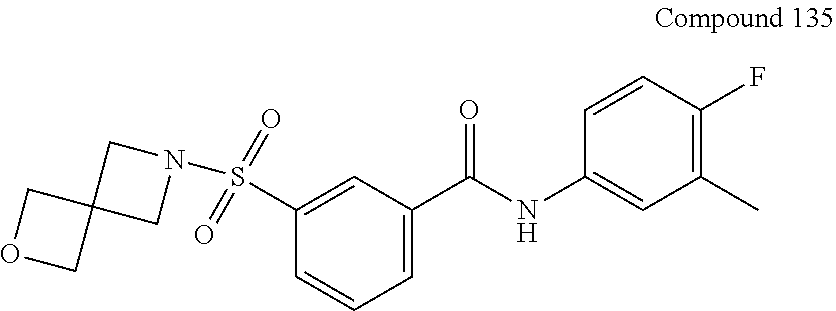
C1(C(NC2=CC(C)=C(F)C=C2)=O)=CC=CC(S(N2CC3(C2)COC3)(=O)=O)=C1
